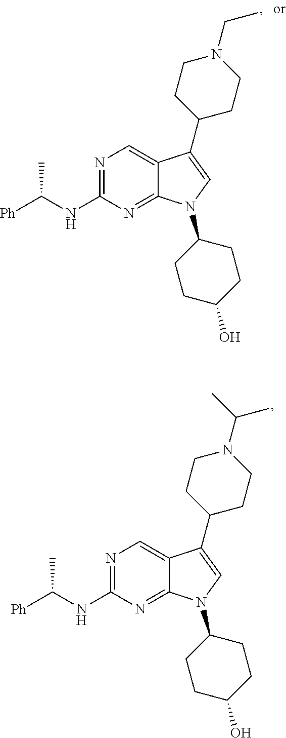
N1=C(NC([Ph])C)N=C2C(=C1)C(C1CCN(C(C)C)CC1)=CN2C1CCC(O)CC1.N1=C(NC([Ph])C)N=C2C(=C1)C(C1CCN(CC)CC1)=CN2C1CCC(O)CC1
